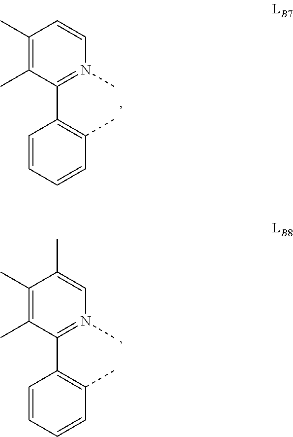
C1=CC=CC(C)=C1C1=N(C)C=CC(C)=C1C.C1=CC=CC(C)=C1C1=N(C)C=C(C)C(C)=C1C
